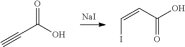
[NaI].C(C(O)=O)=CI.C(C(O)=O)#C
